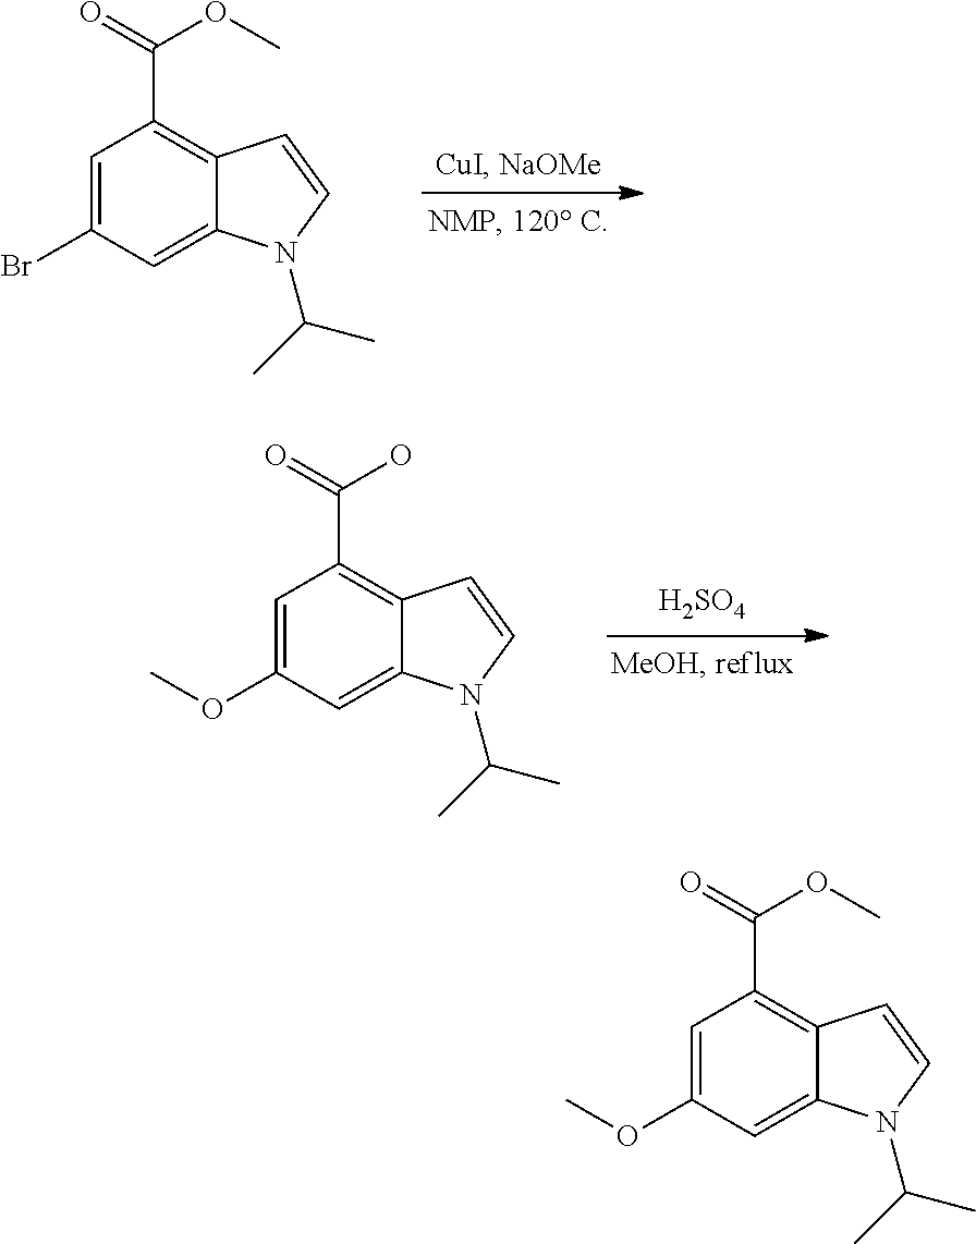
C1=C(Br)C=C2C(=C1C(OC)=O)C=CN2C(C)C.[H2SO4].C1=C(OC)C=C2C(=C1C(O)=O)C=CN2C(C)C.C1=C(OC)C=C2C(=C1C(OC)=O)C=CN2C(C)C
